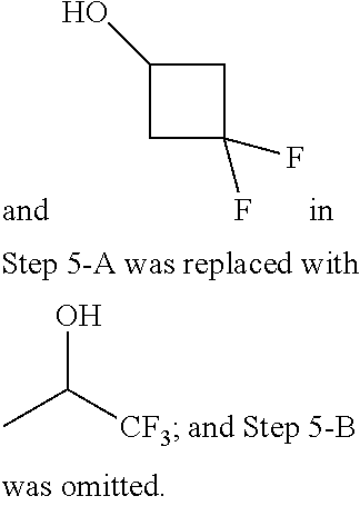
C1(O)CC(F)(F)C1.CC([CF3])O
